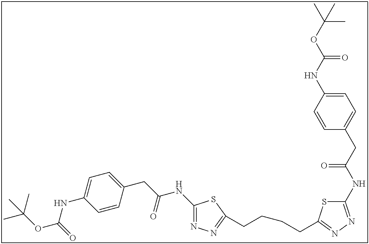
C1(NC(CC2=CC=C(NC(OC(C)(C)C)=O)C=C2)=O)=NN=C(CCCCC2=NN=C(NC(CC3=CC=C(NC(OC(C)(C)C)=O)C=C3)=O)S2)S1
